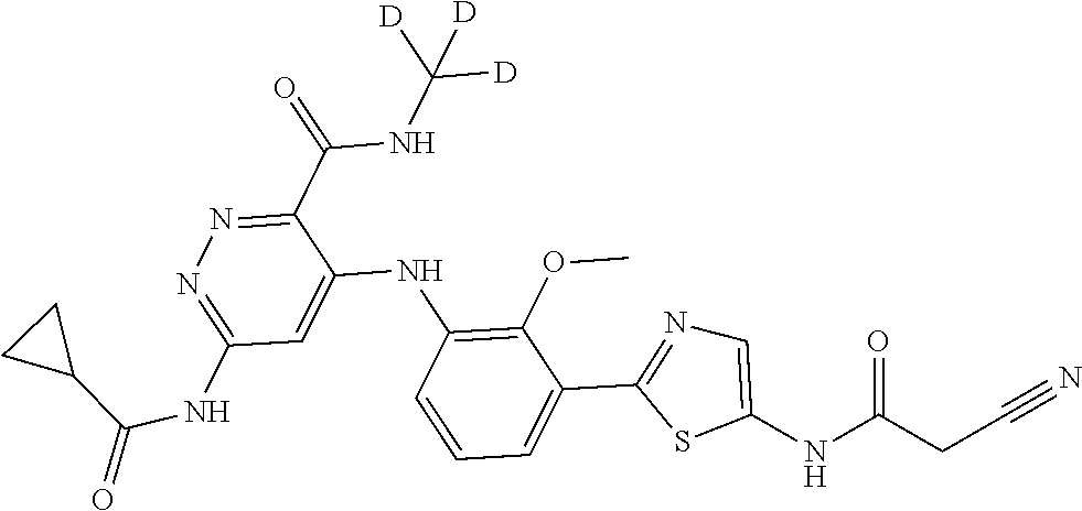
C1(C(NC([D])([D])[D])=O)=NN=C(NC(=O)C2CC2)C=C1NC1=C(OC)C(C2=NC=C(NC(CC#N)=O)S2)=CC=C1
